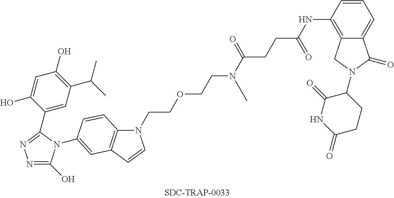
N(C(CCC(NC1=C2C(=CC=C1)C(=O)N(C1C(=O)NC(=O)CC1)C2)=O)=O)(C)CCOCCN1C2=C(C=C1)C=C(N1C(O)=NN=C1C1=CC(C(C)C)=C(O)C=C1O)C=C2
